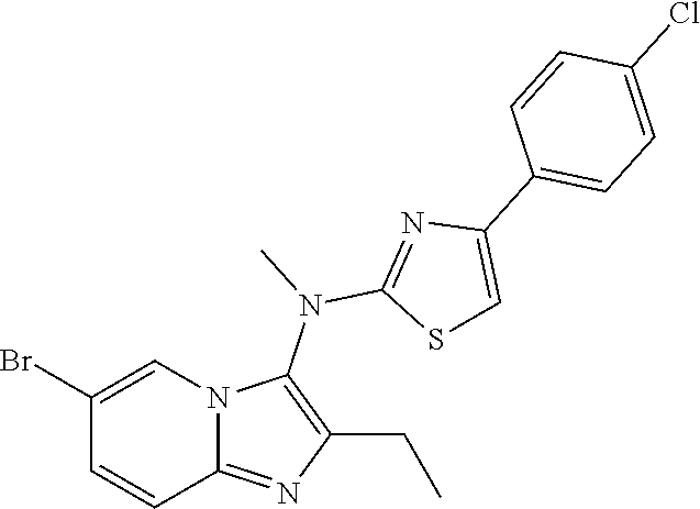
BrC1=CN2C(=NC(CC)=C2N(C)C2=NC(C3=CC=C(Cl)C=C3)=CS2)C=C1
